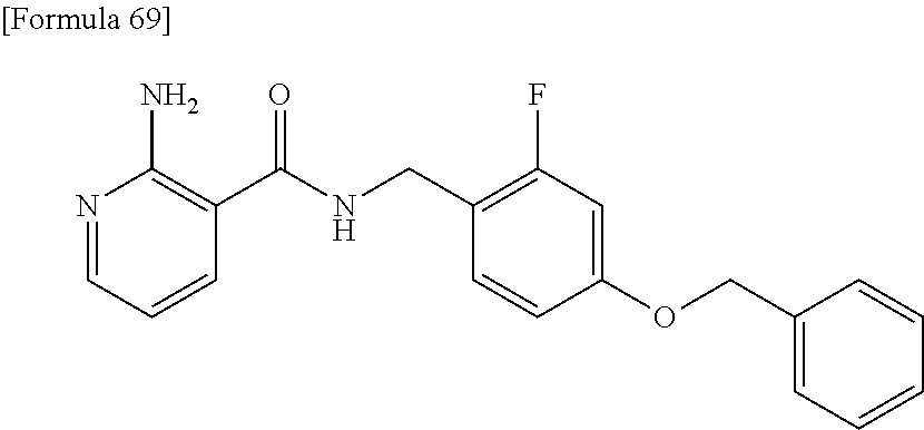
N1=CC=CC(C(NCC2=C(F)C=C(OCC3=CC=CC=C3)C=C2)=O)=C1N
